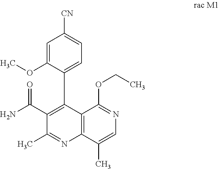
C12=C(C(C)=CN=C1OCC)N=C(C)C(C(=O)N)=C2C1=CC=C([CN])C=C1OC
